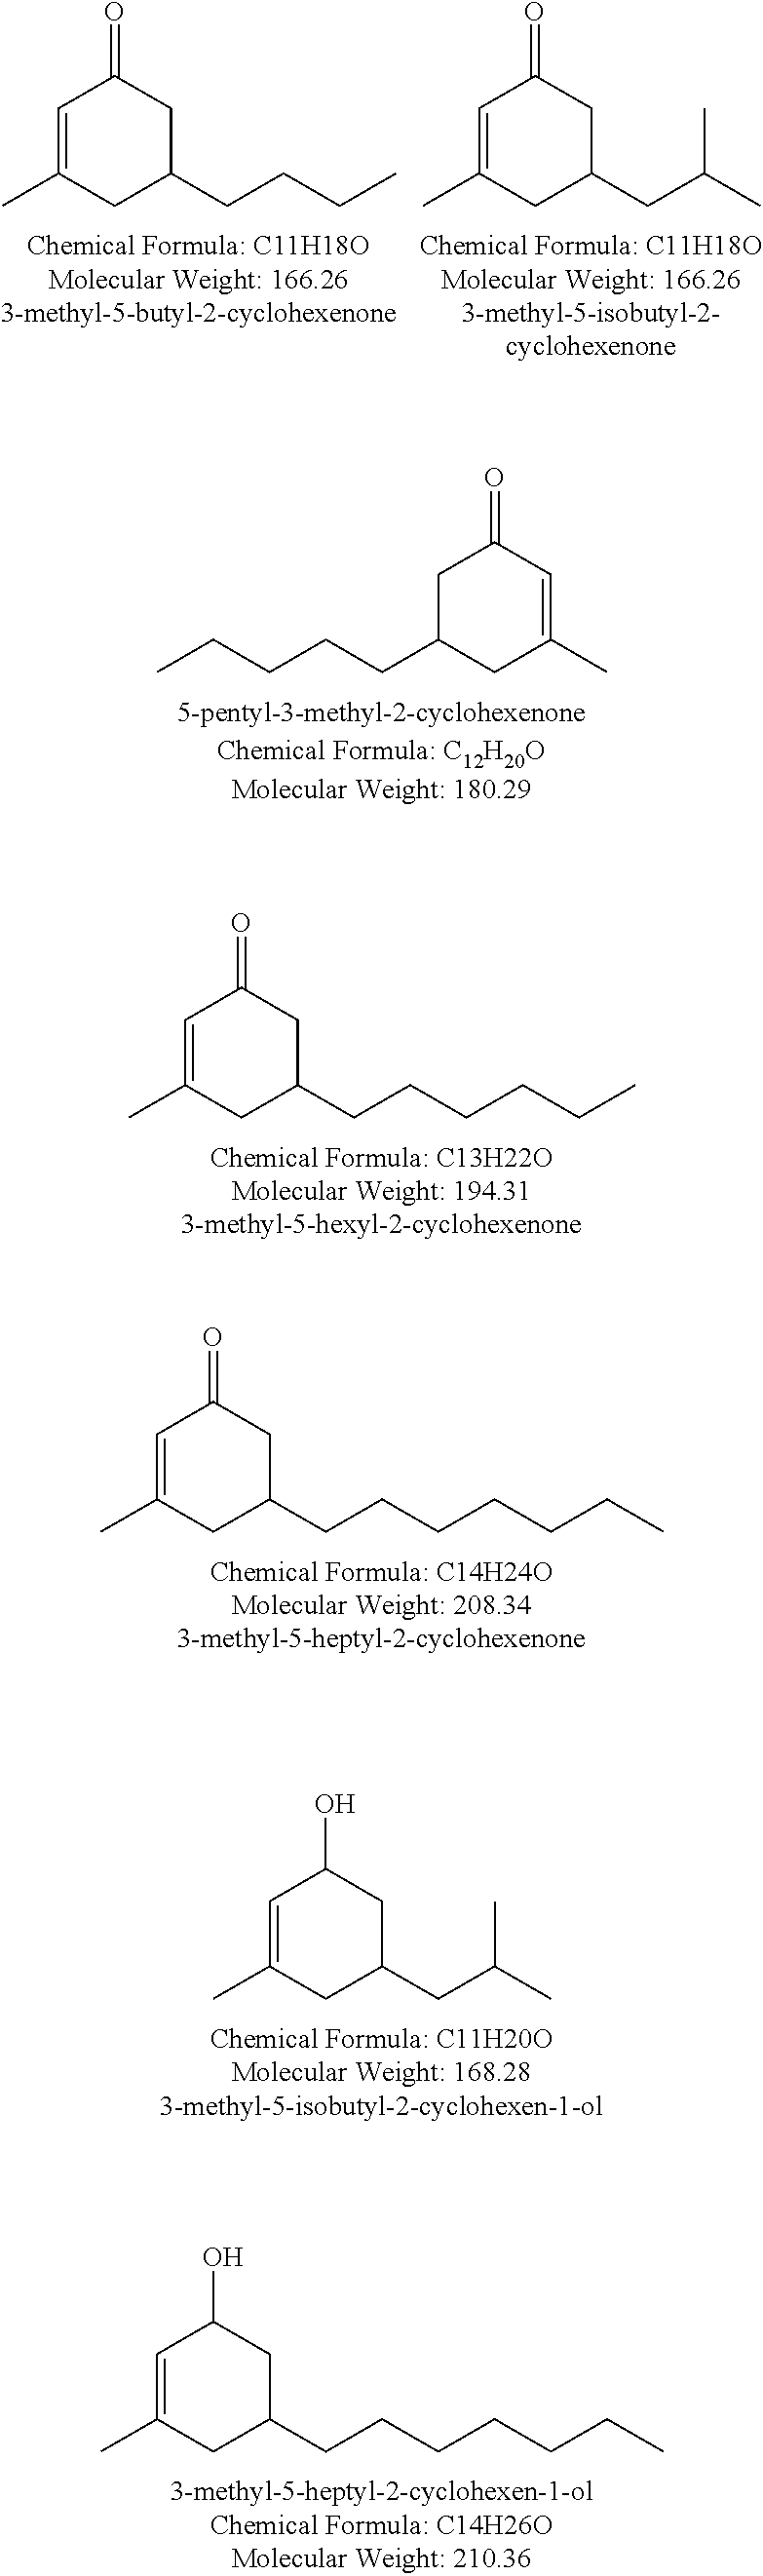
CCCCCC1CC(C)=CC(=O)C1.C1=C(C)CC(CCCCCC)CC1=O.C1=C(C)CC(CCCCCCC)CC1=O.C1=C(C)CC(CC(C)C)CC1O.C1=C(C)CC(CCCCCCC)CC1O.C1=C(C)CC(CCCC)CC1=O.C1=C(C)CC(CC(C)C)CC1=O
